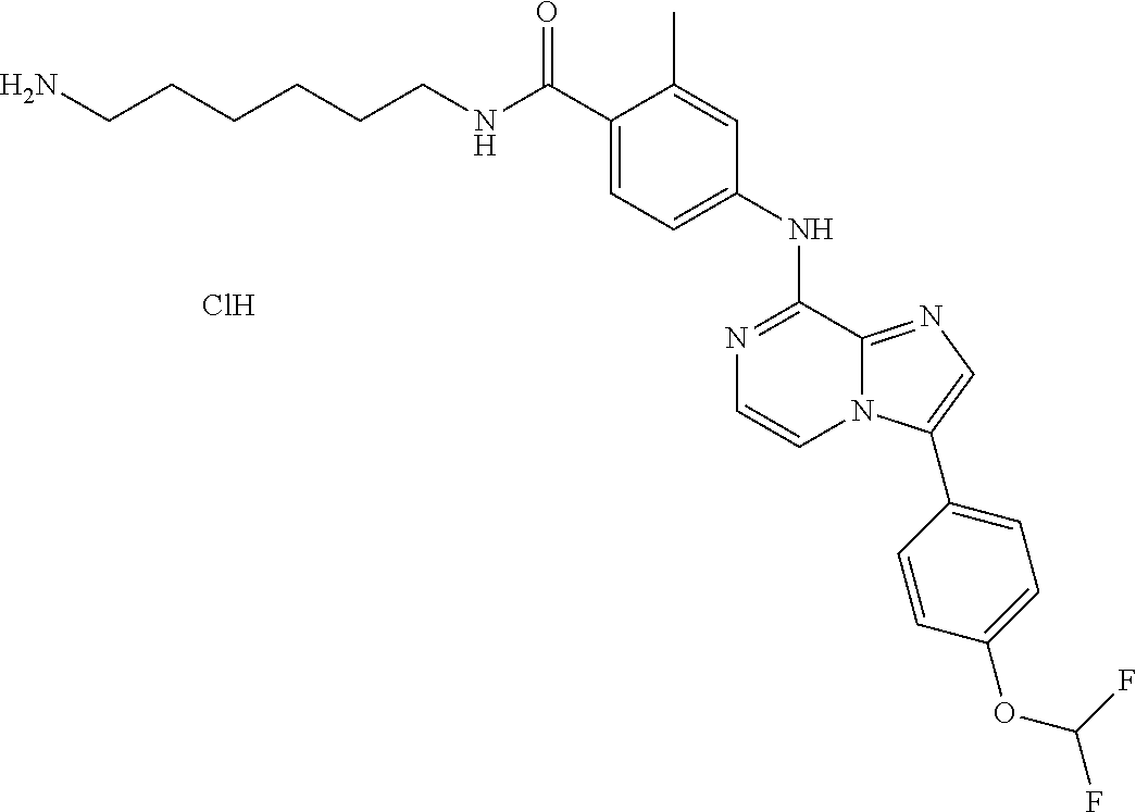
C1(C(NCCCCCCN)=O)=CC=C(NC2=NC=CN3C2=NC=C3C2=CC=C(OC(F)F)C=C2)C=C1C.Cl
